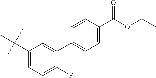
C1(C(C)(C)C)=CC=C(F)C(C2=CC=C(C(OCC)=O)C=C2)=C1
